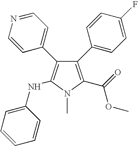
C1=NC=CC(C2=C(NC3=CC=CC=C3)N(C)C(C(=O)OC)=C2C2=CC=C(F)C=C2)=C1
